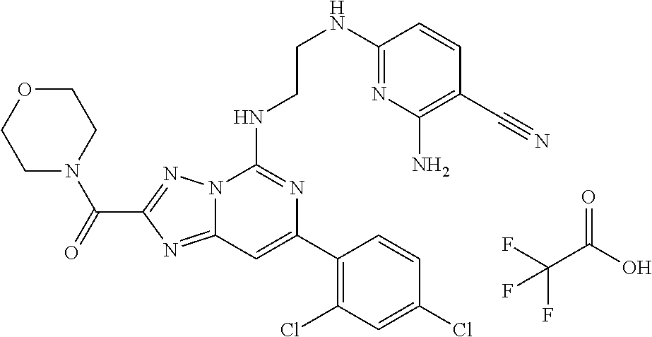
C12=NC(C(=O)N3CCOCC3)=NN1C(NCCNC1=NC(N)=C(C#N)C=C1)=NC(C1=C(Cl)C=C(Cl)C=C1)=C2.C(C(O)=O)(F)(F)F
